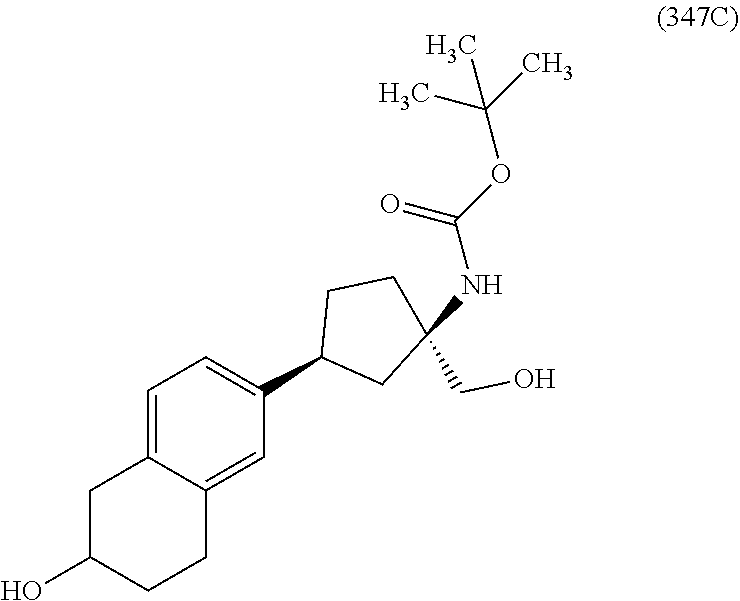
C1C(O)CCC2=CC(C3CC(CO)(NC(=O)OC(C)(C)C)CC3)=CC=C12
